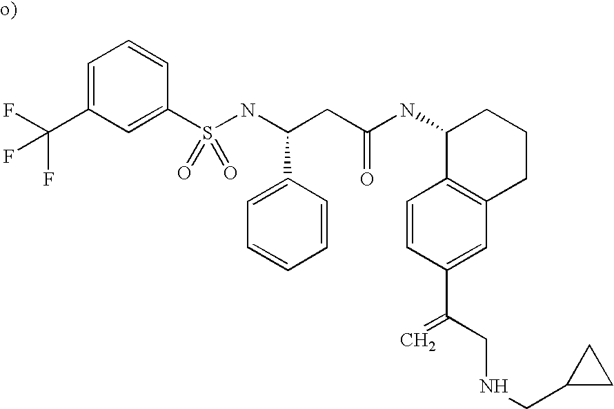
C1=C(C(F)(F)F)C=C(S(NC(CC(NC2C3=C(CCC2)C=C(C(CNCC2CC2)=C)C=C3)=O)C2=CC=CC=C2)(=O)=O)C=C1
